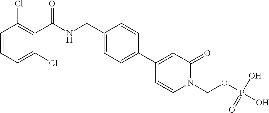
C1=CC=C(Cl)C(C(NCC2=CC=C(C3=CC(=O)N(COP(O)(O)=O)C=C3)C=C2)=O)=C1Cl
